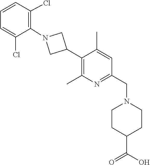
C1(C)=CC(CN2CCC(C(=O)O)CC2)=NC(C)=C1C1CN(C2=C(Cl)C=CC=C2Cl)C1
